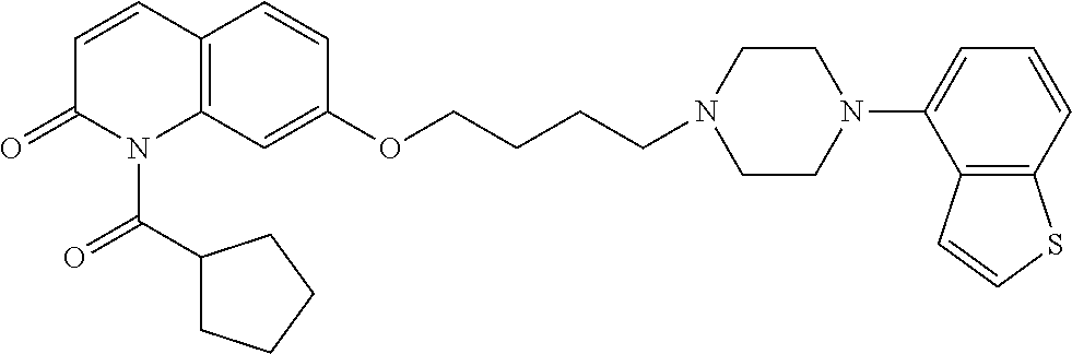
C1=CC2=C(N(C(C3CCCC3)=O)C1=O)C=C(OCCCCN1CCN(C3=CC=CC4=C3C=CS4)CC1)C=C2
